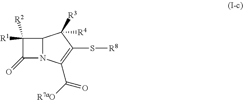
C12N(C(C([R7aO])=O)=C(S[R8])C1([R3])[R4])C(=O)C2([R1])[R2]
